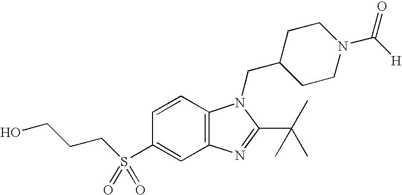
C12=C(C=CC(S(CCCO)(=O)=O)=C1)N(CC1CCN(C(=O)[H])CC1)C(C(C)(C)C)=N2
